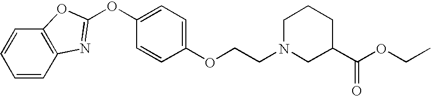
C1=CC=CC2=C1OC(OC1=CC=C(OCCN3CC(C(OCC)=O)CCC3)C=C1)=N2
